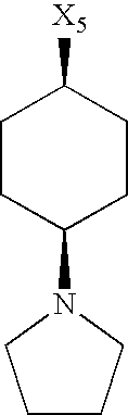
C1([X5])CCC(N2CCCC2)CC1
